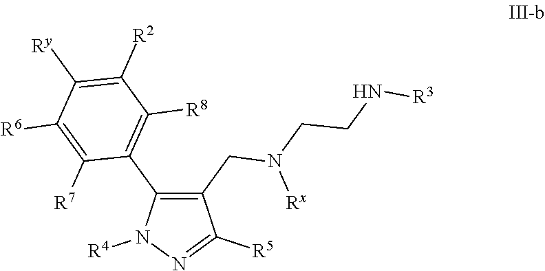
C1(CN(CCN[R3])[Rx])=C(C2=C([R8])C([R2])=C([Ry])C([R6])=C2[R7])N([R4])N=C1[R5]
